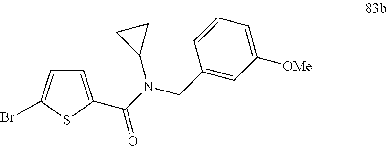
C1=C(C(=O)N(C2CC2)CC2=CC([OMe])=CC=C2)SC(Br)=C1
